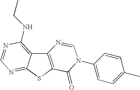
C12=C(SC3=NC=NC(NCC)=C13)C(=O)N(C1=CC=C(C)C=C1)C=N2
